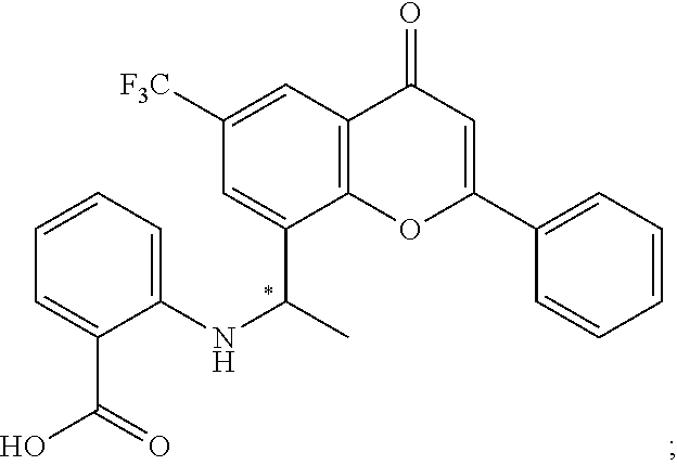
C12=C(OC(C3=CC=CC=C3)=CC1=O)C(C(C)NC1=CC=CC=C1C(=O)O)=CC([F3C])=C2
